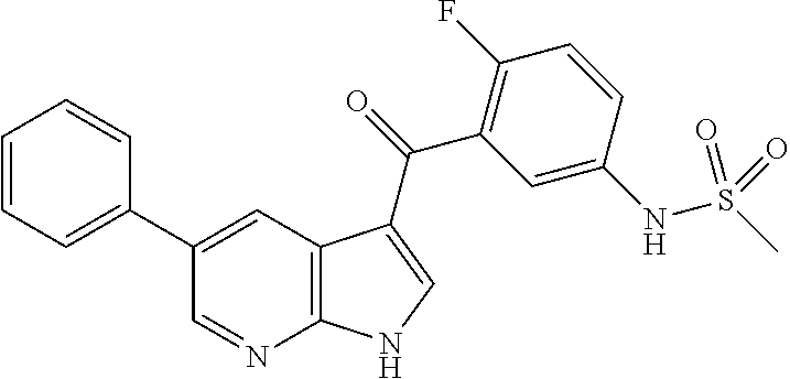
C12=C(C=C(C3=CC=CC=C3)C=N1)C(C(=O)C1=C(F)C=CC(NS(C)(=O)=O)=C1)=CN2
